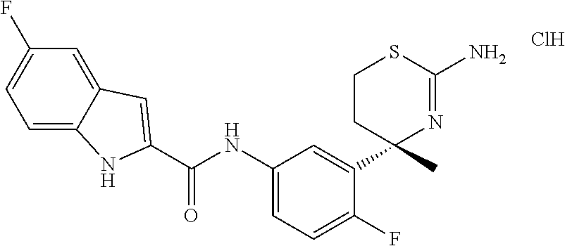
Cl.C(NC1=CC=C(F)C(C2(C)N=C(N)SCC2)=C1)(=O)C1=CC2=CC(F)=CC=C2N1
